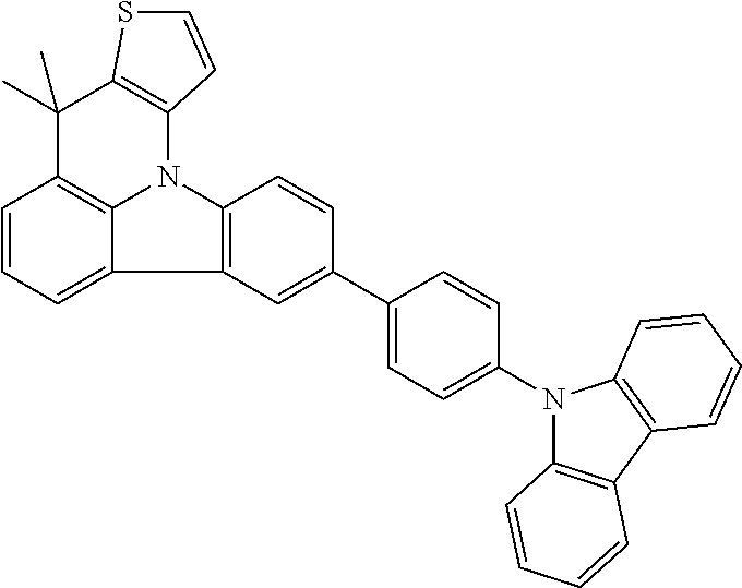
C1=CC=C2C3=C1C(C)(C)C1=C(N3C3=C2C=C(C2=CC=C(N4C5=C(C6=C4C=CC=C6)C=CC=C5)C=C2)C=C3)C=CS1
